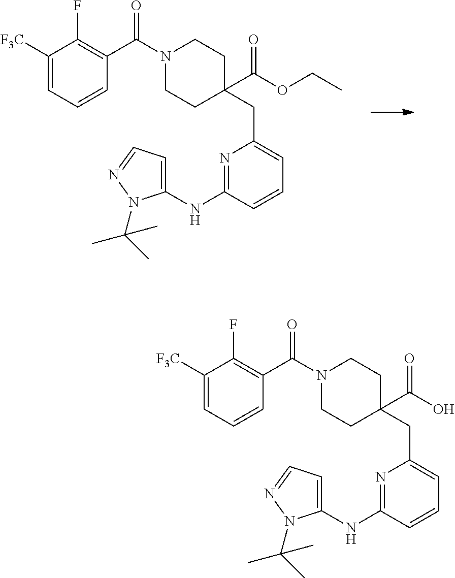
C1([F3C])=CC=CC(C(N2CCC(CC3=CC=CC(NC4=CC=NN4C(C)(C)C)=N3)(C(=O)OCC)CC2)=O)=C1F.C1([F3C])=CC=CC(C(N2CCC(CC3=CC=CC(NC4=CC=NN4C(C)(C)C)=N3)(C(=O)O)CC2)=O)=C1F
